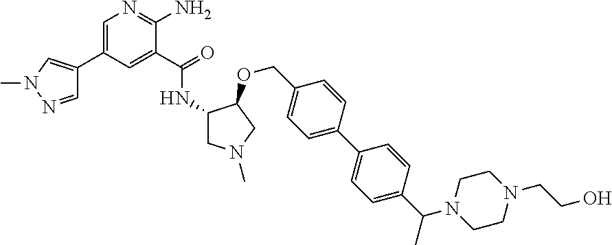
C1=C(C2=CN(C)N=C2)C=C(C(=O)NC2CN(C)CC2OCC2=CC=C(C3=CC=C(C(N4CCN(CCO)CC4)C)C=C3)C=C2)C(N)=N1
